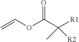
O=C(C([R1])(C)[R2])OC=C
